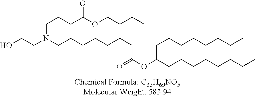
C(CCC(OCCCC)=O)N(CCO)CCCCCCCC(OC(CCCCCCCC)CCCCCCCC)=O
